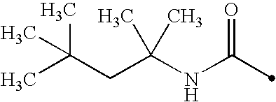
CC(CC(NC(=O)C)(C)C)(C)C
